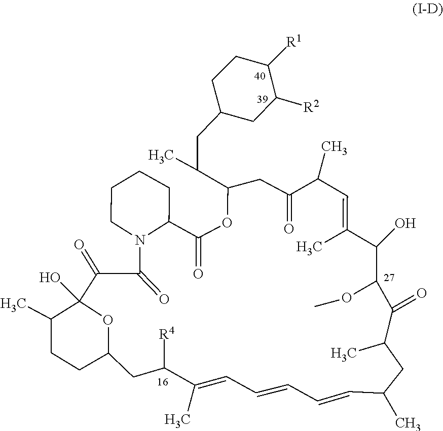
O=C1C2CCCCN2C(=O)C(=O)C2(O)C(C)CCC(CC([R4])C(C)=CC=CC=CC(C)CC(C)C(=O)C(OC)C(O)C(C)=CC(C)C(=O)CC(C(CC3CCC([R1])C([R2])C3)C)O1)O2
